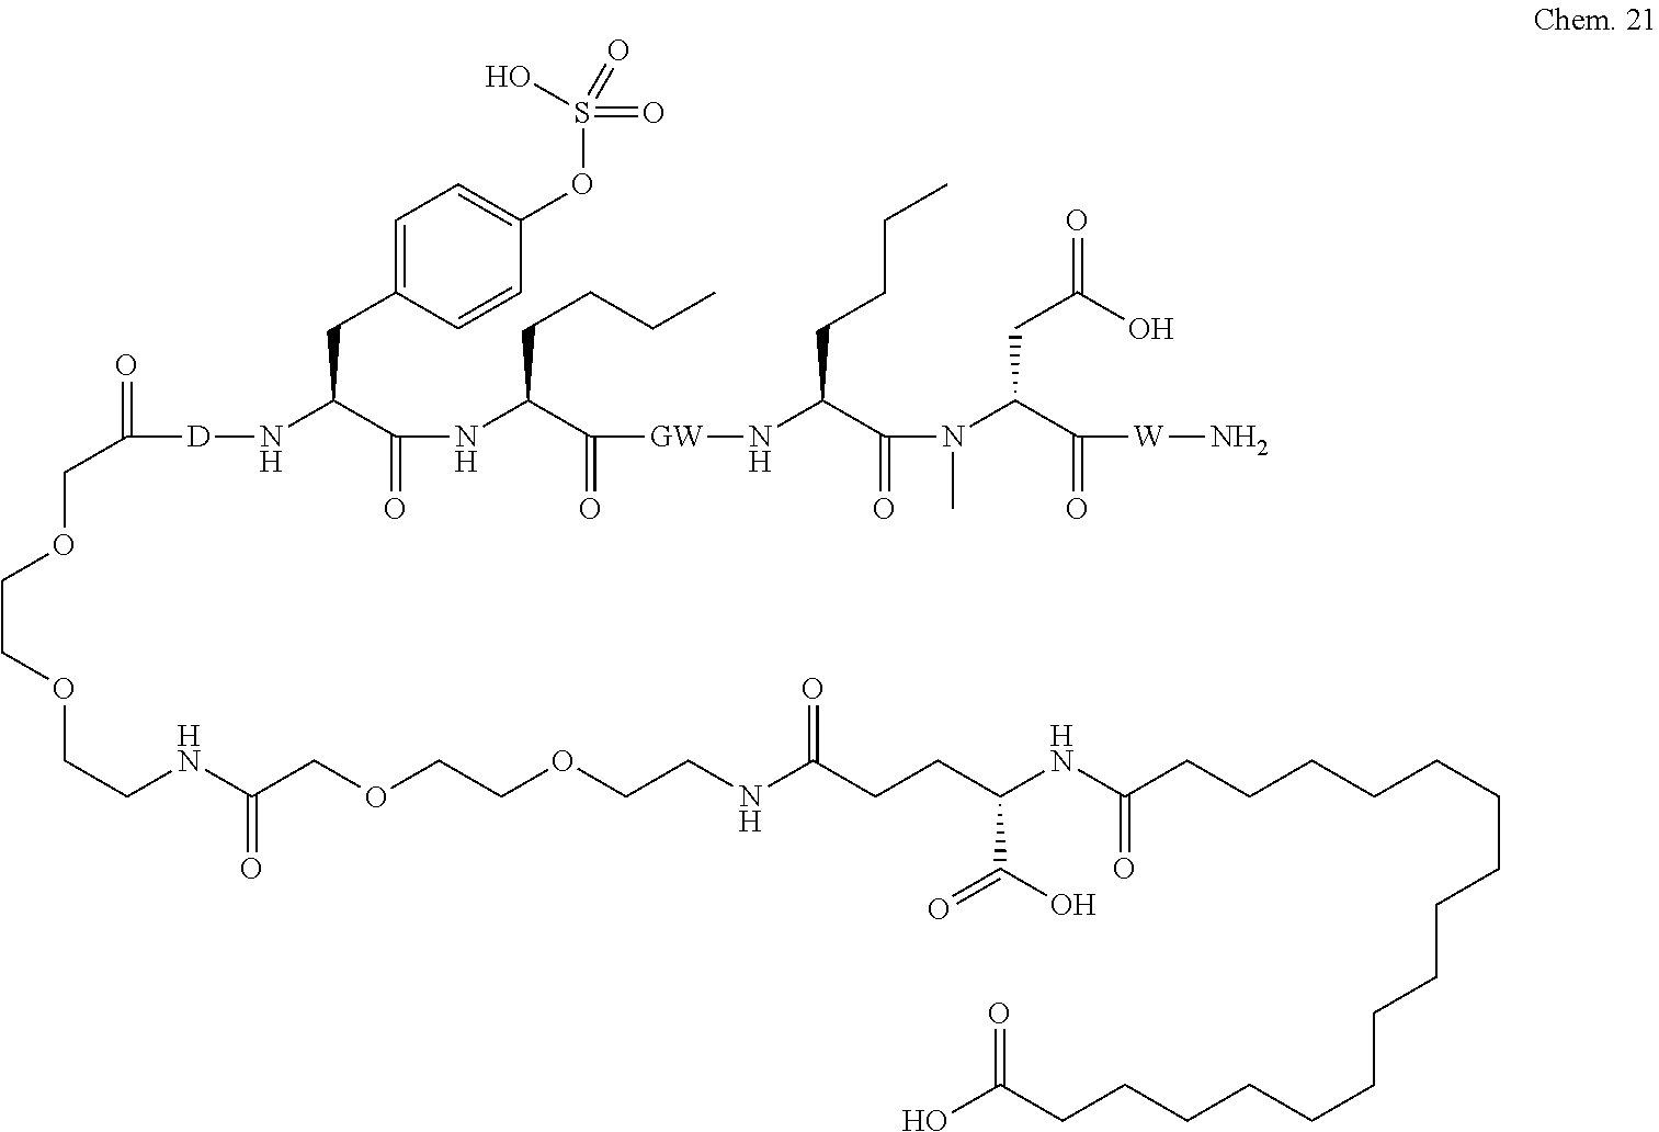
C1=C(CC(C(=O)NC(C(=O)[GW]NC(C(N(C(C(=O)[W]N)CC(=O)O)C)=O)CCCC)CCCC)N[D]C(=O)COCCOCCNC(=O)COCCOCCNC(CCC(NC(=O)CCCCCCCCCCCCCCCCC(O)=O)C(O)=O)=O)C=CC(OS(=O)(=O)O)=C1
